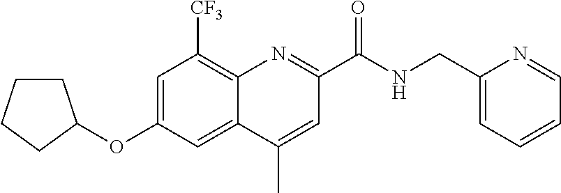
C1=C(OC2CCCC2)C=C2C(=C1[CF3])N=C(C(NCC1=CC=CC=N1)=O)C=C2C
